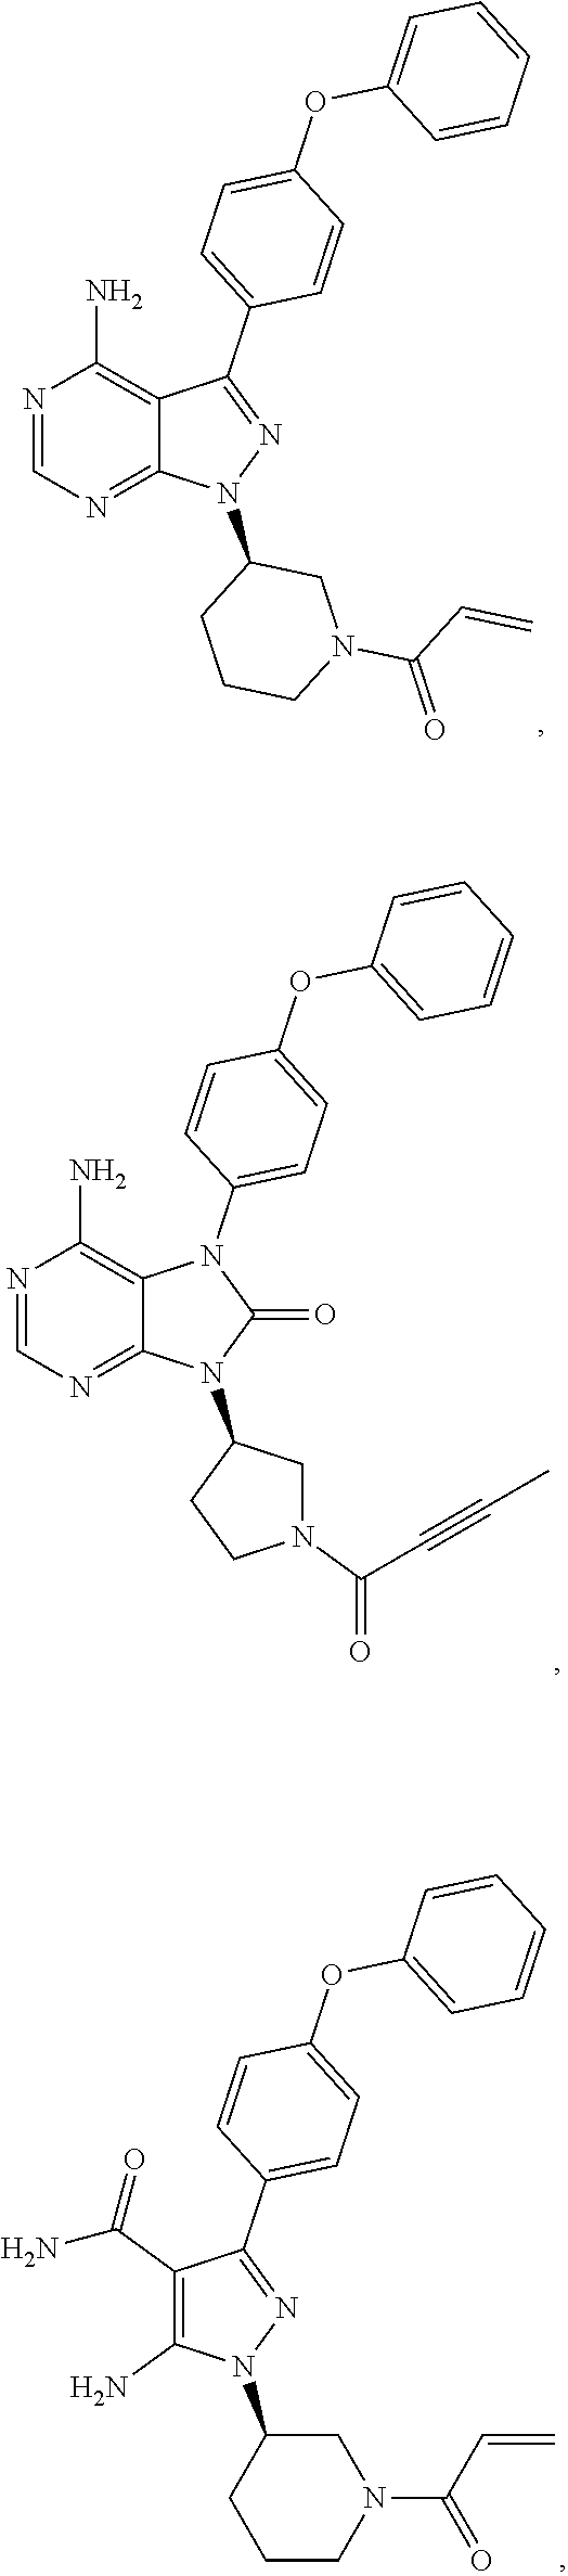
N1=CN=C2C(=C1N)C(C1=CC=C(OC3=CC=CC=C3)C=C1)=NN2C1CCCN(C(=O)C=C)C1.N1=CN=C2C(=C1N)N(C1=CC=C(OC3=CC=CC=C3)C=C1)C(=O)N2C1CCN(C(=O)C#CC)C1.C1(N)=C(C(=O)N)C(C2=CC=C(OC3=CC=CC=C3)C=C2)=NN1C1CCCN(C(=O)C=C)C1
